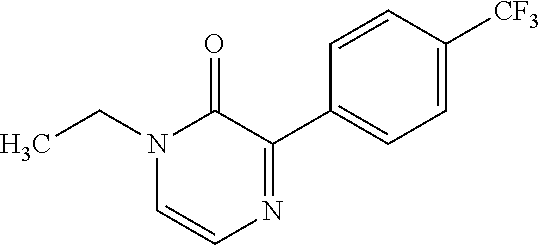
N1(CC)C=CN=C(C2=CC=C([CF3])C=C2)C1=O
